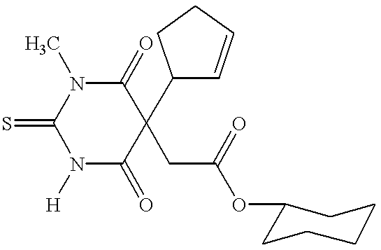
C1(=S)N([H])C(=O)C(CC(=O)OC2CCCCC2)(C2C=CCC2)C(=O)N1C
